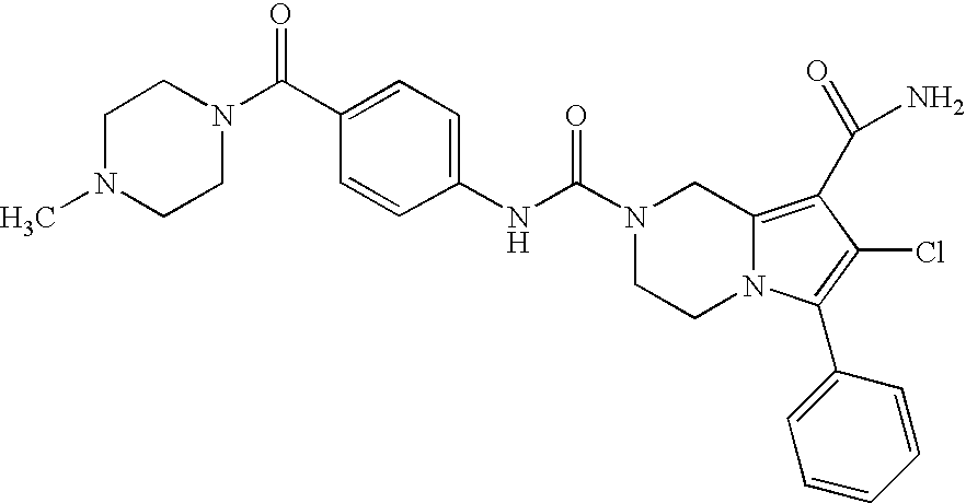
N1(C(NC2=CC=C(C(N3CCN(C)CC3)=O)C=C2)=O)CCN2C(=C(C(N)=O)C(Cl)=C2C2=CC=CC=C2)C1
